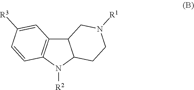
[R2]N1C2C(C3=C1C=CC([R3])=C3)CN([R1])CC2
